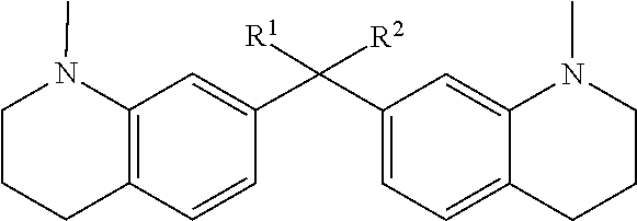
CN1C2=CC(C(C3=CC4=C(C=C3)CCCN4C)([R1])[R2])=CC=C2CCC1
